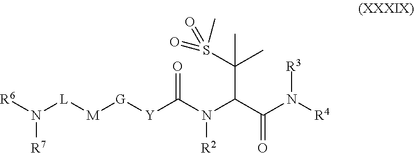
[R6]N([L][M][G][Y]C(N(C(C(N([R4])[R3])=O)C(C)(C)S(=O)(=O)C)[R2])=O)[R7]
